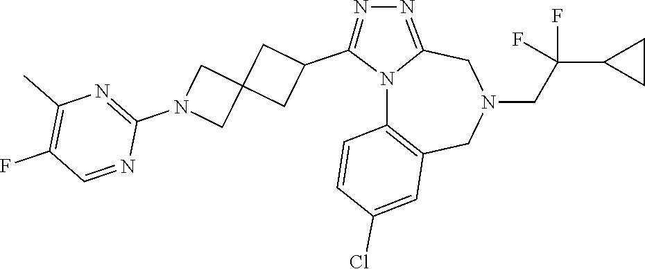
N12C3=C(CN(CC(C4CC4)(F)F)CC1=NN=C2C1CC2(C1)CN(C1=NC(C)=C(F)C=N1)C2)C=C(Cl)C=C3
